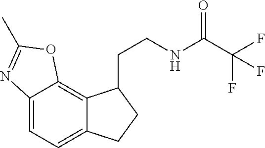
C12=CC=C3C(=C1OC(C)=N2)C(CCNC(C(F)(F)F)=O)CC3
